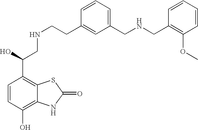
C12=C(O)C=CC(C(O)CNCCC3=CC(CNCC4=C(OC)C=CC=C4)=CC=C3)=C1SC(=O)N2
